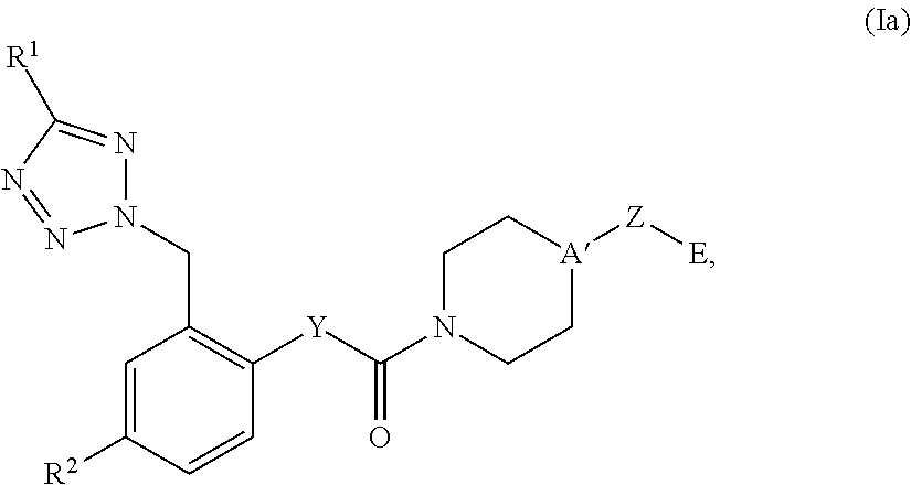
C1([Y]C(N2CC[A]([Z][E])CC2)=O)=C(CN2N=C([R1])N=N2)C=C([R2])C=C1
